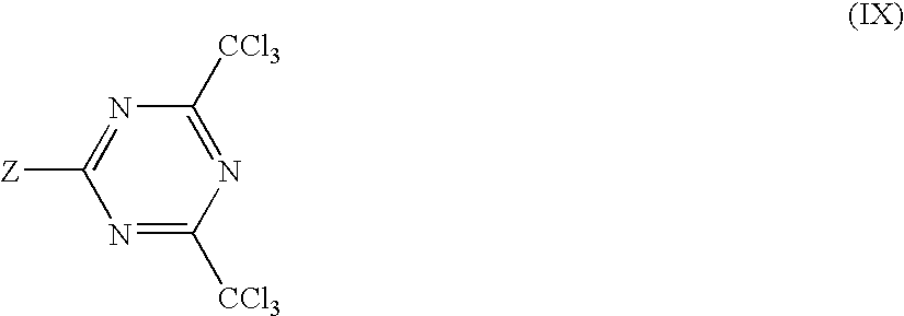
N1=C([CCl3])N=C([CCl3])N=C1[Z]
